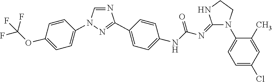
C1=NC(C2=CC=C(NC(N=C3NCCN3C3=CC=C(Cl)C=C3C)=O)C=C2)=NN1C1=CC=C(OC(F)(F)F)C=C1
